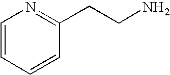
C1=CC=CC(CCN)=N1
